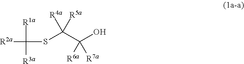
[R2a]C(SC(C(O)([R6a])[R7a])([R5a])[R4a])([R1a])[R3a]
